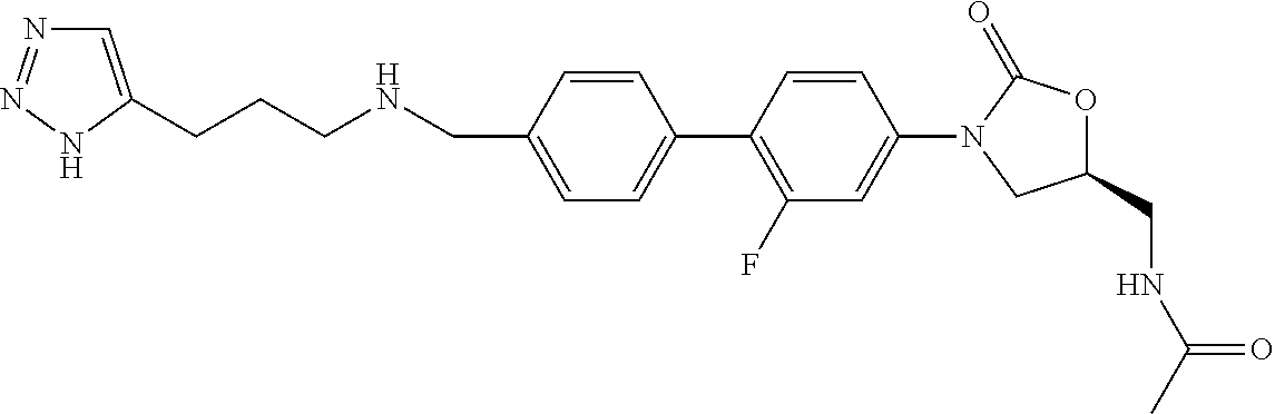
C1(N2CC(CNC(C)=O)OC2=O)=CC(F)=C(C2=CC=C(CNCCCC3=CN=NN3)C=C2)C=C1
